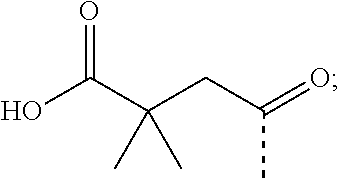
O=C(C(CC(=O)C)(C)C)O
